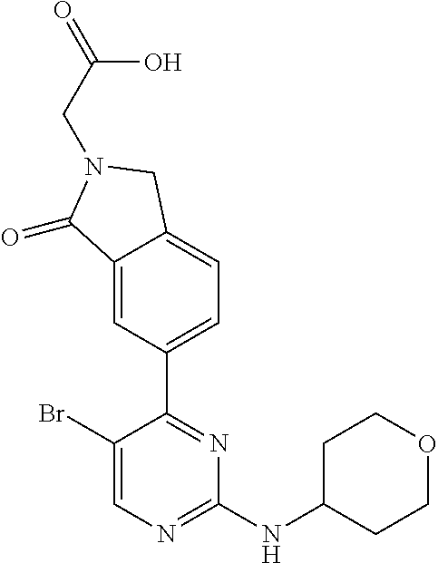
C1(Br)=CN=C(NC2CCOCC2)N=C1C1=CC=C2C(=C1)C(=O)N(CC(O)=O)C2
